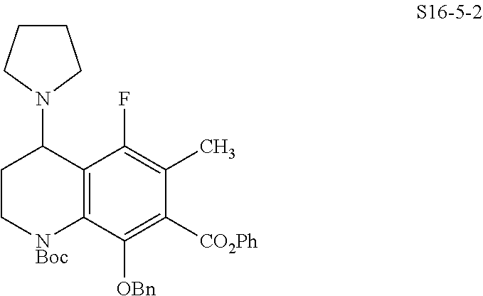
C12=C(C([OBn])=C([CO2Ph])C(C)=C1F)[NBoc]CCC2N1CCCC1
